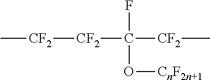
C[CF2]C([CF2][CF2]C)(F)O[CnF2n+1]
